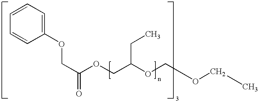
C1(OCC(=O)OCC(OCOCC)CC)=CC=CC=C1
